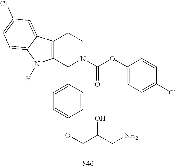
C12=C(C(C3=CC=C(OCC(CN)O)C=C3)N(C(OC3=CC=C(Cl)C=C3)=O)CC1)N([H])C1=CC=C(Cl)C=C21
